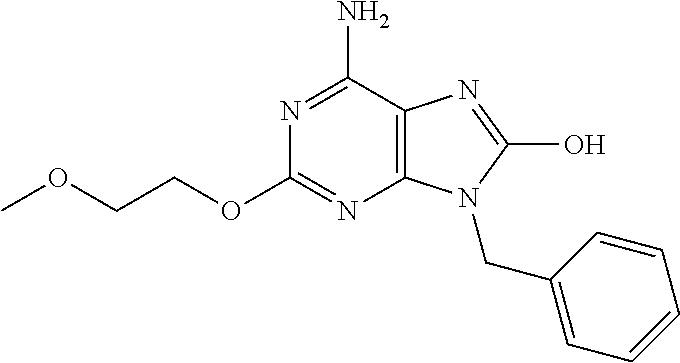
C12=C(C(N)=NC(OCCOC)=N1)N=C(O)N2CC1=CC=CC=C1
